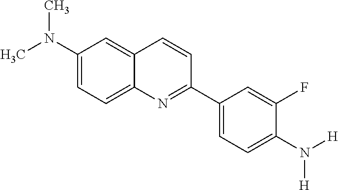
C1(N(C)C)=CC=C2C(=C1)C=CC(C1=CC=C(N([H])[H])C(F)=C1)=N2
